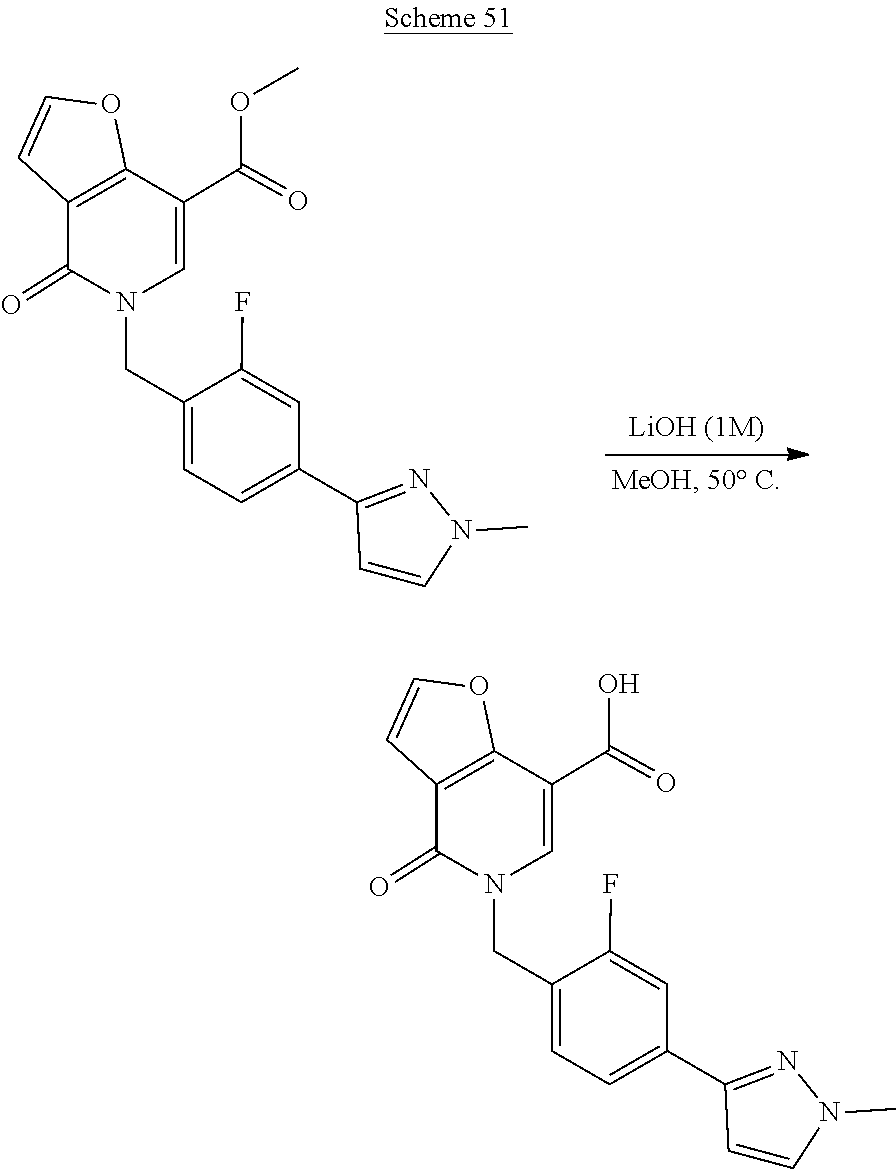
C1=CN(C)N=C1C1=CC=C(CN2C=C(C(OC)=O)C3=C(C2=O)C=CO3)C(F)=C1.C1=CN(C)N=C1C1=CC=C(CN2C=C(C(O)=O)C3=C(C2=O)C=CO3)C(F)=C1
